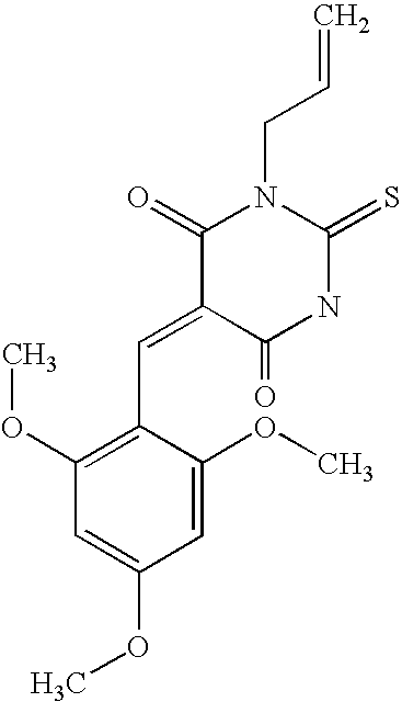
C=CCN1C(=O)C(=CC2=C(OC)C=C(OC)C=C2OC)C(=O)NC1=S
